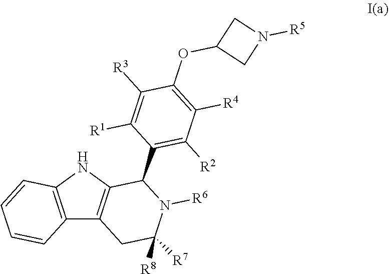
C12=C(NC3=C1CC([R7])([R8])N([R6])C3C1=C([R2])C([R4])=C(OC3CN([R5])C3)C([R3])=C1[R1])C=CC=C2
